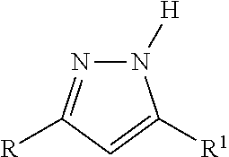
N1([H])N=C([R])C=C1[R1]
